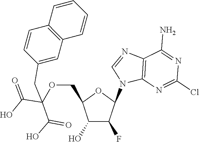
C12=C(N=C(Cl)N=C1N)N(C1OC(COC(C(=O)O)(C(O)=O)CC3=CC4=C(C=C3)C=CC=C4)C(O)C1F)C=N2
